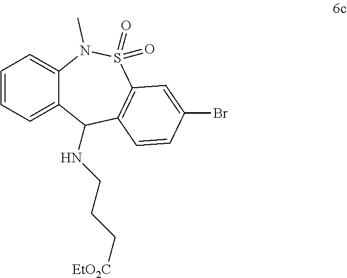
C1=CC=C2C(=C1)N(C)S(=O)(=O)C1=C(C2NCCC[EtO2C])C=CC(Br)=C1
